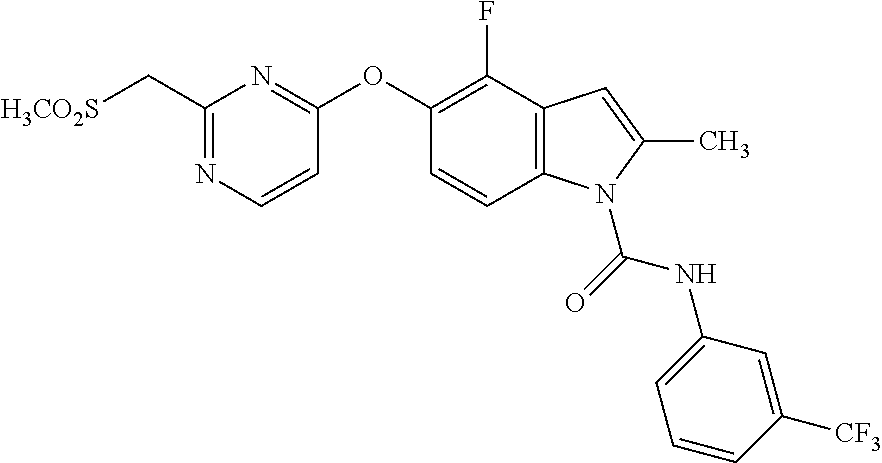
C1(C[H3CO2S])=NC=CC(OC2=C(F)C3=C(C=C2)N(C(=O)NC2=CC=CC([CF3])=C2)C(C)=C3)=N1
